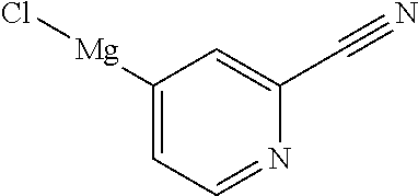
C1([Mg]Cl)=CC=NC(C#N)=C1
